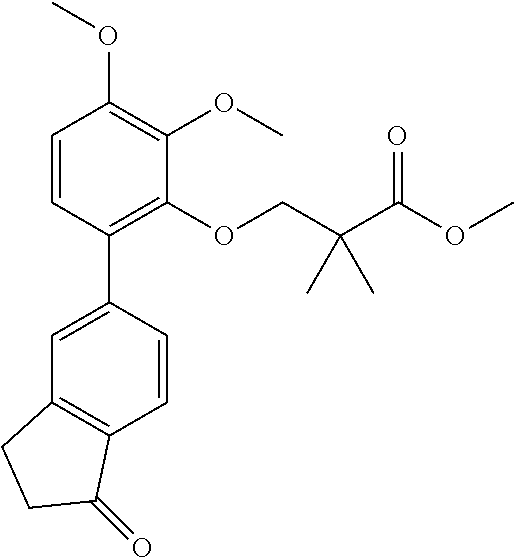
C1=CC(C2=CC3=C(C=C2)C(=O)CC3)=C(OCC(C(=O)OC)(C)C)C(OC)=C1OC
